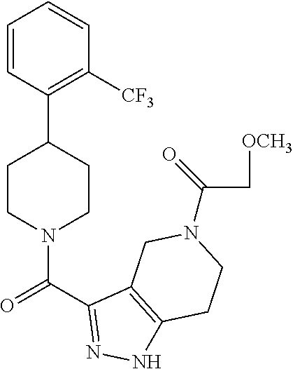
C1=CC(C2CCN(C(C3=NNC4=C3CN(C(=O)C[OCH3])CC4)=O)CC2)=C([CF3])C=C1
